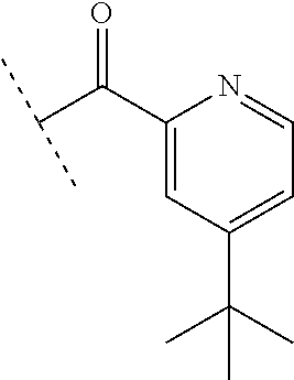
C(C(C1=CC(C(C)(C)C)=CC=N1)=O)(C)C
